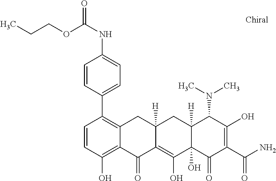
C1=CC(O)=C2C(=C1C1=CC=C(NC(=O)OCCC)C=C1)CC1([H])C(=C(O)C3(O)C([H])(C1)C(N(C)C)C(O)=C(C(N)=O)C3=O)C2=O
